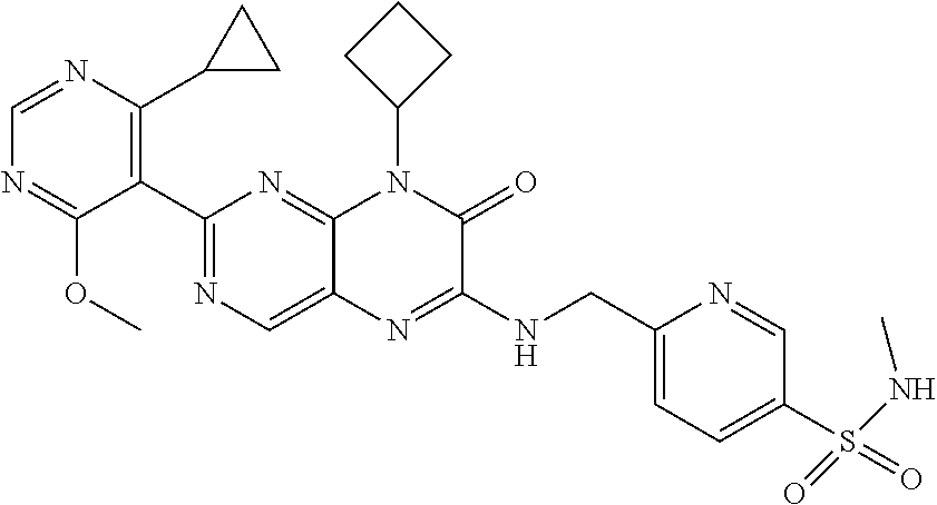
C1(C2=NC=C3C(=N2)N(C2CCC2)C(=O)C(NCC2=CC=C(S(=O)(NC)=O)C=N2)=N3)=C(C2CC2)N=CN=C1OC
